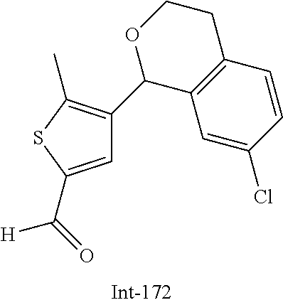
C1=C(C(=O)[H])SC(C)=C1C1C2=C(CCO1)C=CC(Cl)=C2
